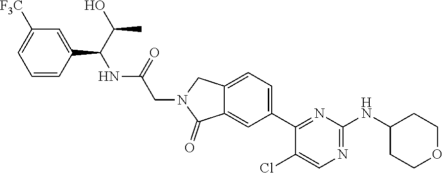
C1(C2=CC=C3C(=C2)C(=O)N(CC(NC(C2=CC([F3C])=CC=C2)C(O)C)=O)C3)=NC(NC2CCOCC2)=NC=C1Cl
